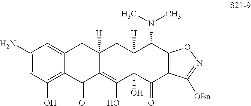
C1(N)=CC(O)=C2C(=C1)CC1([H])C(=C(O)C3(O)C([H])(C1)C(N(C)C)C1=C(C3=O)C([OBn])=NO1)C2=O
